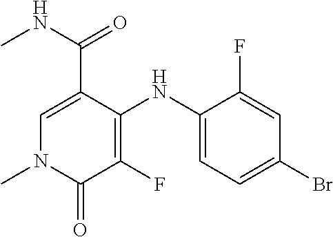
C1=C(C(NC)=O)C(NC2=CC=C(Br)C=C2F)=C(F)C(=O)N1C
